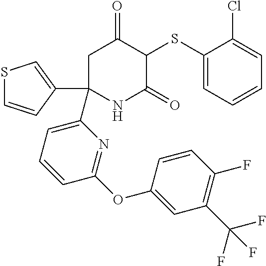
C1(SC2C(=O)CC(C3=CC=CC(OC4=CC(C(F)(F)F)=C(F)C=C4)=N3)(C3=CSC=C3)NC2=O)=CC=CC=C1Cl
